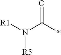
[R1]N(C(*)=O)[R5]
